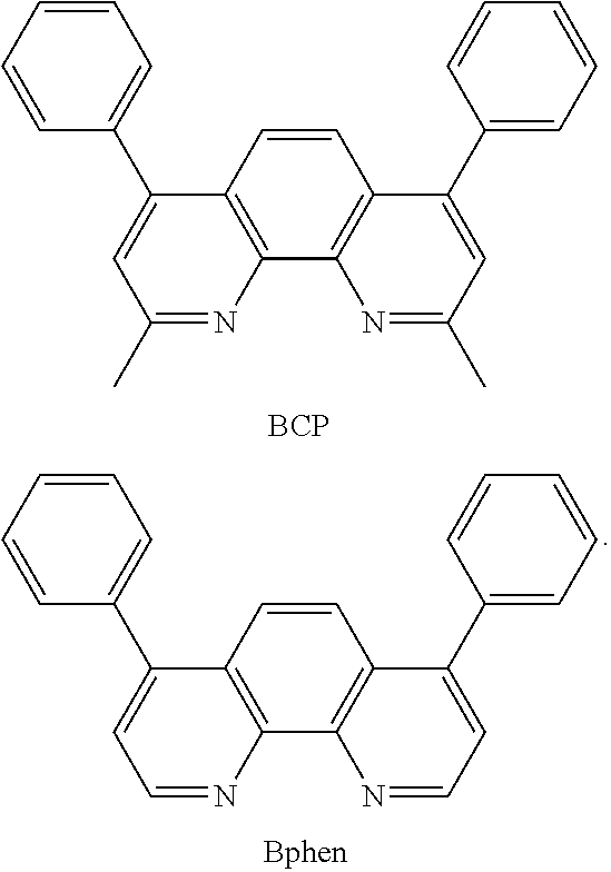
C12=C(C3=C(C=C1)C(C1=CC=CC=C1)=CC(C)=N3)N=C(C)C=C2C1=CC=CC=C1.[BCP].C12=C(C3=C(C=C1)C(C1=CC=CC=C1)=CC=N3)N=CC=C2C1=CC=CC=C1
